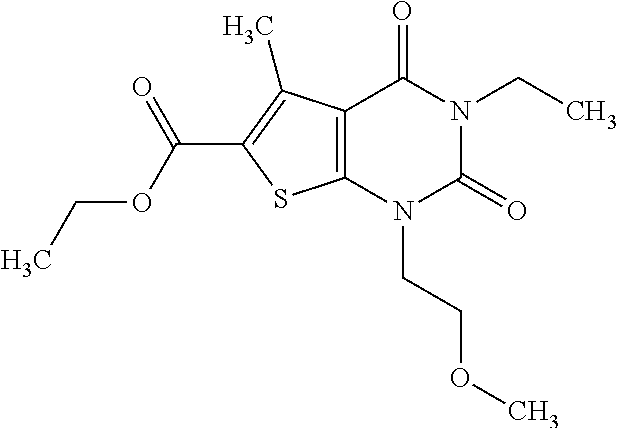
C12=C(N(CCOC)C(=O)N(CC)C1=O)SC(C(OCC)=O)=C2C
